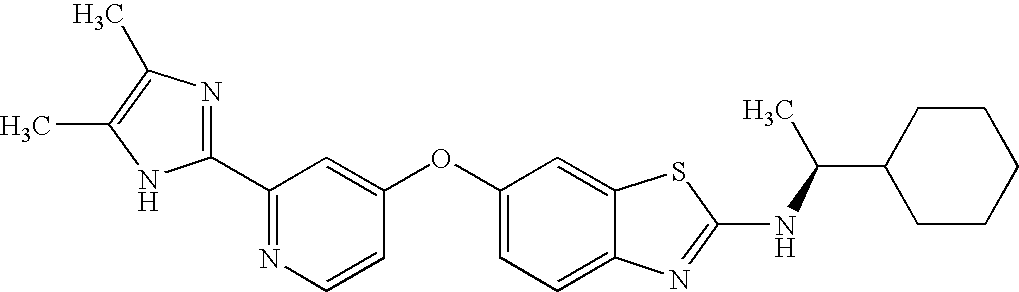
N1=C(C2=NC(C)=C(C)N2)C=C(OC2=CC=C3C(=C2)SC(NC(C2CCCCC2)C)=N3)C=C1
